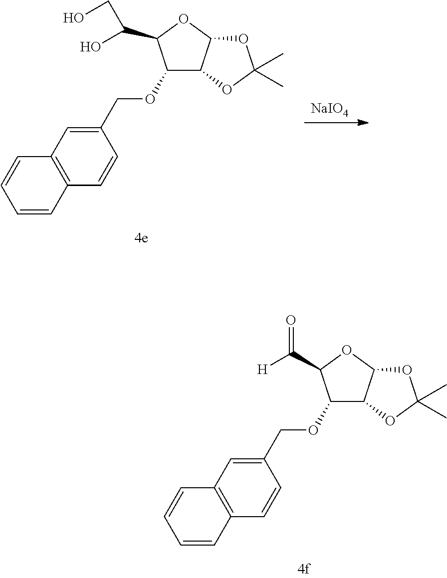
C1(OCC2=CC3=C(C=C2)C=CC=C3)C2C(OC1C(=O)[H])OC(C)(C)O2.C1(OCC2=CC3=C(C=C2)C=CC=C3)C2C(OC1C(CO)O)OC(C)(C)O2.[NaIO4]
